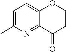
C12=CC=C(C)N=C1C(=O)CCO2
